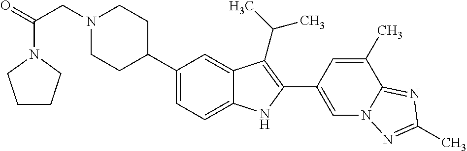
N1(CC(=O)N2CCCC2)CCC(C2=CC=C3C(=C2)C(C(C)C)=C(C2=CN4C(=NC(C)=N4)C(C)=C2)N3)CC1
